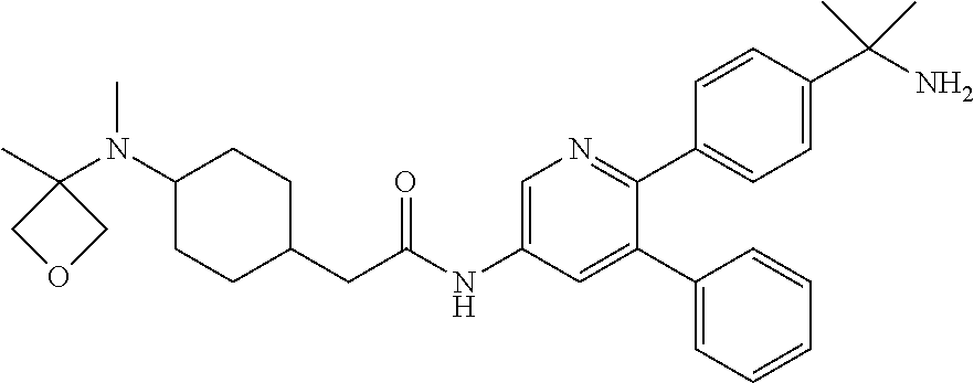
C1(C2=CC(NC(CC3CCC(N(C4(C)COC4)C)CC3)=O)=CN=C2C2=CC=C(C(N)(C)C)C=C2)=CC=CC=C1
